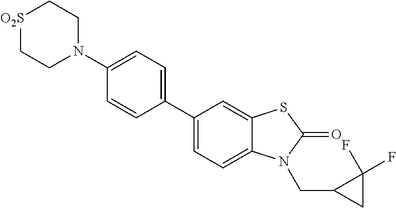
C1(C2=CC=C3C(=C2)SC(=O)N3CC2CC2(F)F)=CC=C(N2CC[O2S]CC2)C=C1
